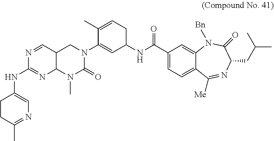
C1CC(C)=NC=C1NC1=NC2C(C=N1)CN(C1=CC(NC(=O)C3=CC=C4C(=C3)N([Bn])C(=O)C(CC(C)C)N=C4[Me])CC=C1C)C(=O)N2C
